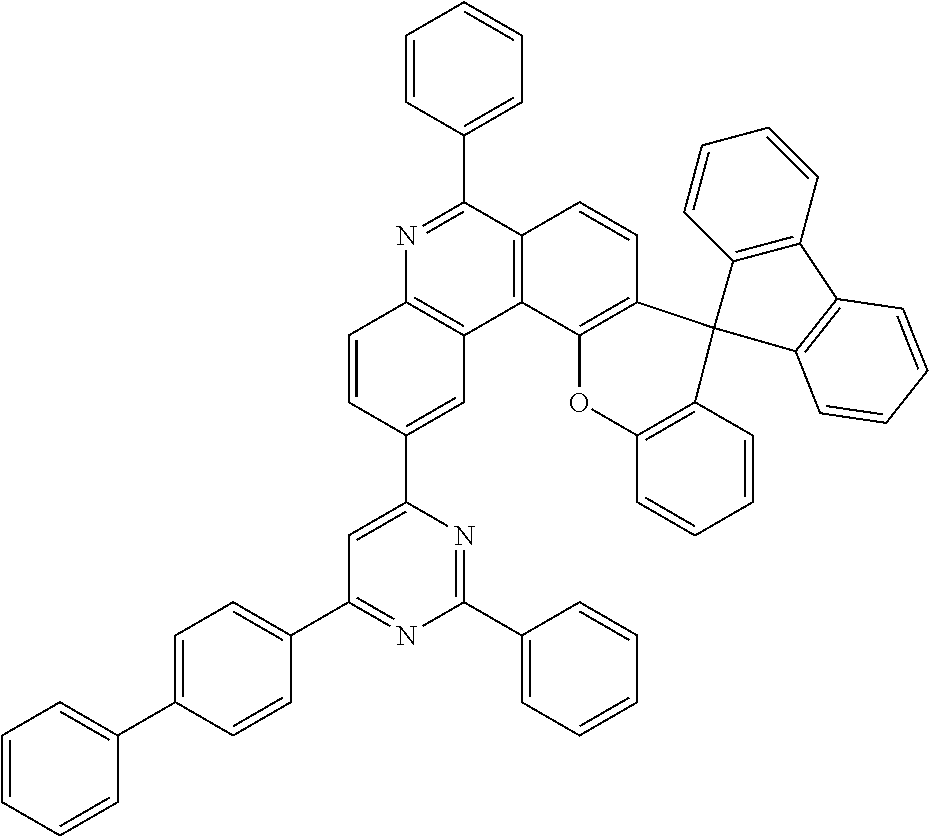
C1=CC(C2=CC(C3=CC=C(C4=CC=CC=C4)C=C3)=NC(C3=CC=CC=C3)=N2)=CC2=C1N=C(C1=CC=CC=C1)C1=C2C2=C(C=C1)C1(C3=C(O2)C=CC=C3)C2=C(C3=C1C=CC=C3)C=CC=C2
